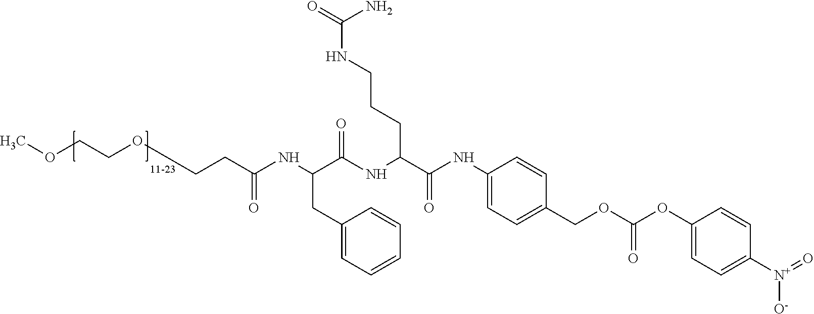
O(CCOCCC(=O)NC(C(NC(C(=O)NC1=CC=C(COC(=O)OC2=CC=C([N+](=O)[O-])C=C2)C=C1)CCCNC(N)=O)=O)CC1=CC=CC=C1)C
